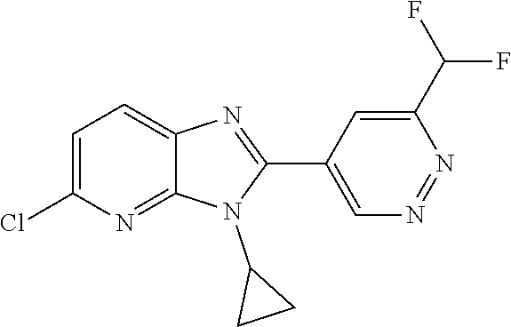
C1=C(Cl)N=C2C(=C1)N=C(C1=CN=NC(C(F)F)=C1)N2C1CC1
